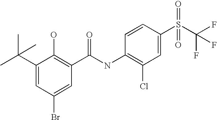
C1(C(C)(C)C)=CC(Br)=CC(C(NC2=C(Cl)C=C(S(C(F)(F)F)(=O)=O)C=C2)=O)=C1O
